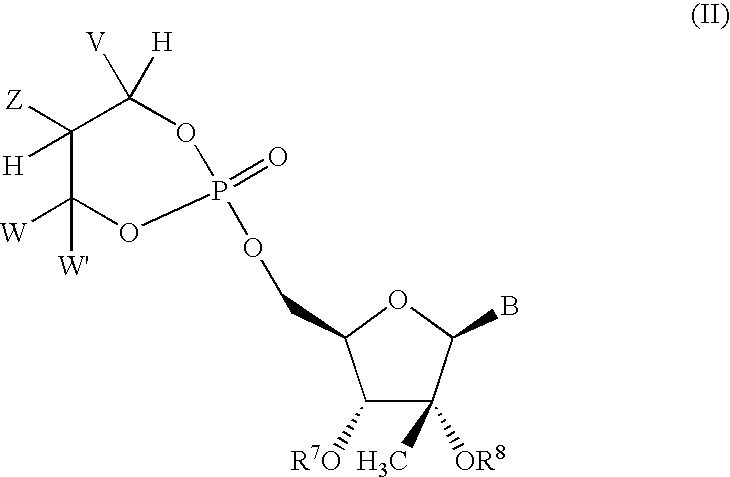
C1([Z])([H])C([W])([W'])OP(OCC2C([R7O])C(C)([OR8])C(B)O2)(=O)OC1([V])[H]
